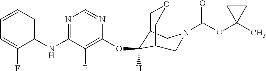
C1(NC2=NC=NC(OC3([H])C4COCC3CN(C(OC3(C)CC3)=O)C4)=C2F)=CC=CC=C1F
